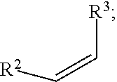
[R2]C=C[R3]
